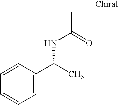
C1=CC(C(C)NC(C)=O)=CC=C1
